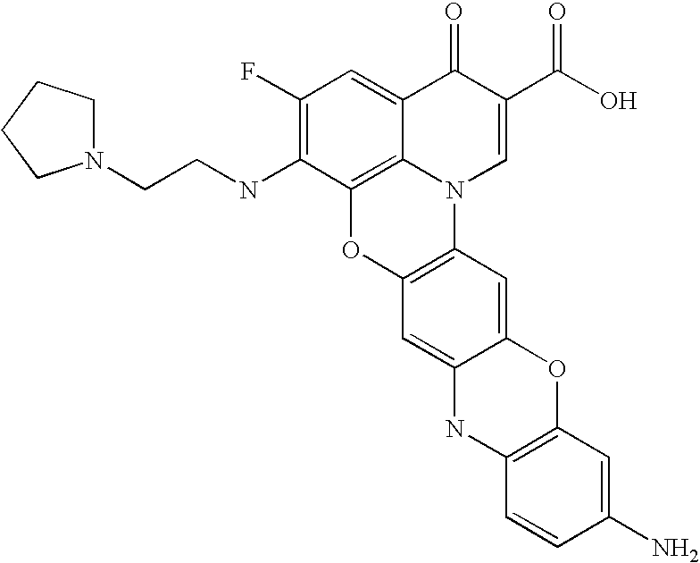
C1(F)=C(NCCN2CCCC2)C2=C3C(=C1)C(=O)C(C(O)=O)=CN3C1=C(O2)C=C2C(=C1)OC1=C(N2)C=CC(N)=C1
